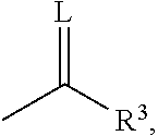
CC([R3])=[L]
